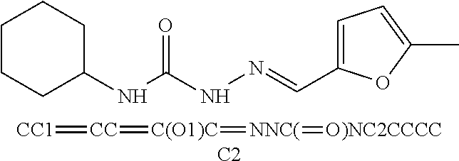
C1CCC(NC(NN=CC2=CC=C(C)O2)=O)CC1.[CC1]=[CC]=[C(O1)C]=[NNC(]=[O)NC2CCCC].[C2]
